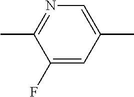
C1(C)=NC=C(C)C=C1F
